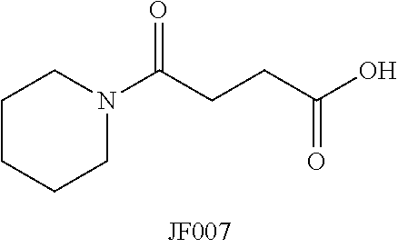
C1CCCN(C(CCC(O)=O)=O)C1
